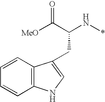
C12=C(C=CC=C1)C(CC(N*)C([MeO])=O)=CN2
